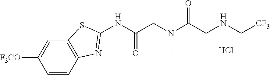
N(C[CF3])CC(N(CC(NC1=NC2=C(S1)C=C([F3CO])C=C2)=O)C)=O.Cl
